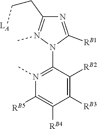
C(C1=N(C)N(C2=N(C)C([RB5])=C([RB4])C([RB3])=C2[RB2])C([RB1])=N1)C[LA]
